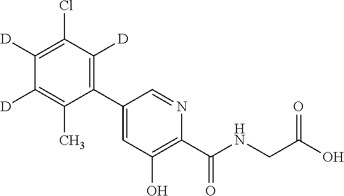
C1(C2=CC(O)=C(C(NCC(O)=O)=O)N=C2)=C([D])C(Cl)=C([D])C([D])=C1C
